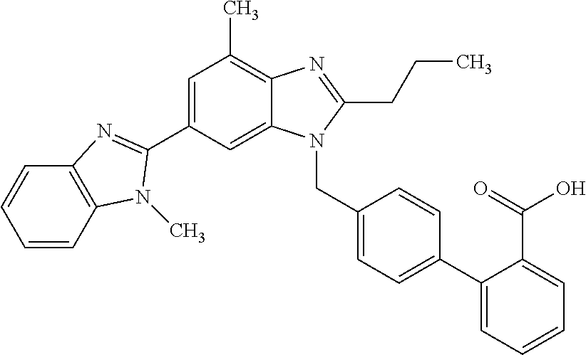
C1=CC=CC2=C1N=C(C1=CC(C)=C3C(=C1)N(CC1=CC=C(C4=CC=CC=C4C(=O)O)C=C1)C(CCC)=N3)N2C
